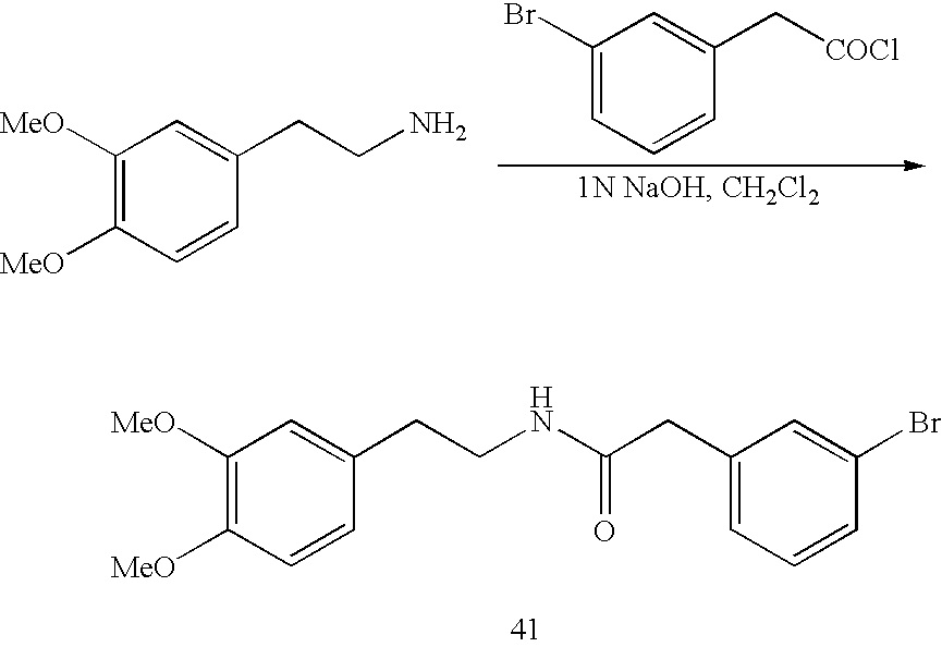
C1(Br)=CC=CC(C[COCl])=C1.C1([MeO])=C([MeO])C=CC(CCN)=C1.C1([MeO])=C([MeO])C=CC(CCNC(CC2=CC=CC(Br)=C2)=O)=C1
